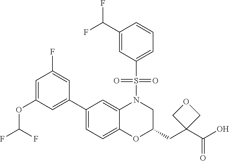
C1=C(OC(F)F)C=C(C2=CC=C3C(=C2)N(S(C2=CC=CC(C(F)F)=C2)(=O)=O)CC(CC2(C(O)=O)COC2)O3)C=C1F
